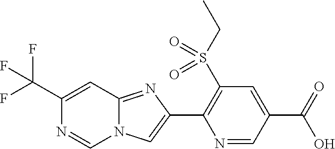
C1(C(F)(F)F)=CC2=NC(C3=C(S(CC)(=O)=O)C=C(C(O)=O)C=N3)=CN2C=N1
